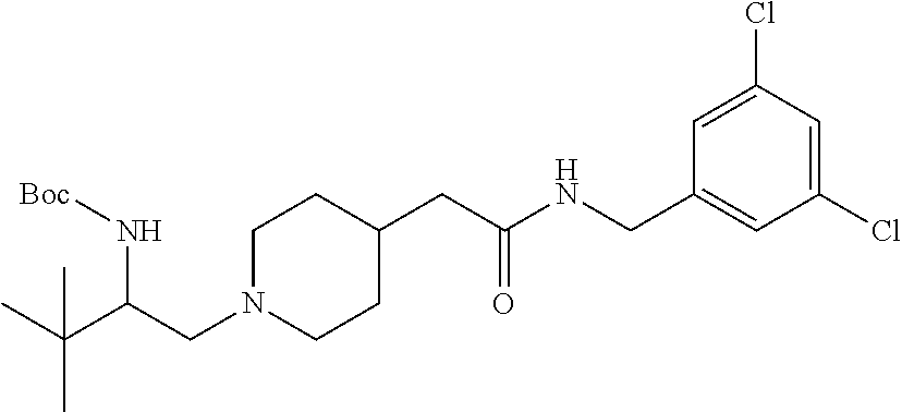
C(C(CN1CCC(CC(NCC2=CC(Cl)=CC(Cl)=C2)=O)CC1)N[Boc])(C)(C)C
